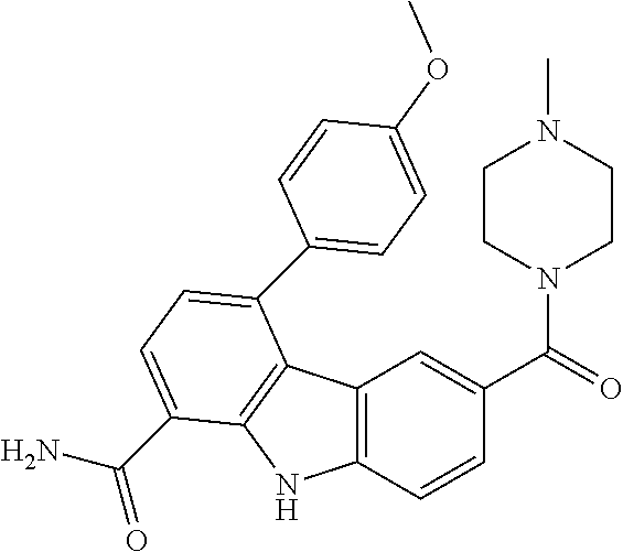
C1(OC)=CC=C(C2=CC=C(C(N)=O)C3=C2C2=C(N3)C=CC(C(=O)N3CCN(C)CC3)=C2)C=C1
